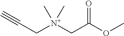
C([N+](CC(OC)=O)(C)C)C#C
